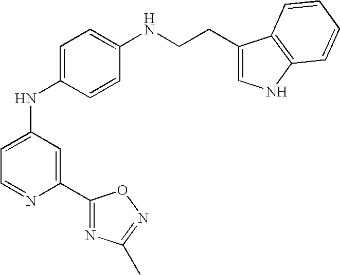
C1=C(NC2=CC=NC(C3=NC(C)=NO3)=C2)C=CC(NCCC2=CNC3=C2C=CC=C3)=C1
